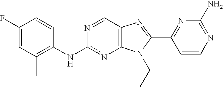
N(C1=NC2=C(C=N1)N=C(C1=NC(N)=NC=C1)N2CC)C1=C(C)C=C(F)C=C1
